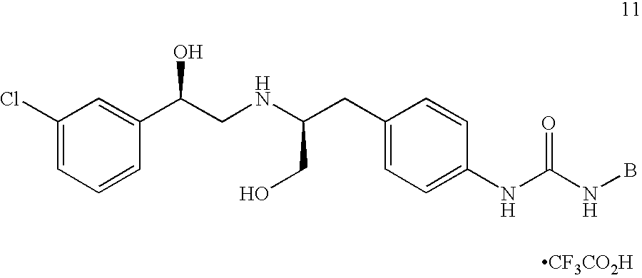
[CF3CO2H].C1=C(Cl)C=C(C(CNC(CC2=CC=C(NC(NB)=O)C=C2)CO)O)C=C1
